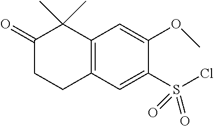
C1(=O)CCC2=C(C1(C)C)C=C(OC)C(S(Cl)(=O)=O)=C2
